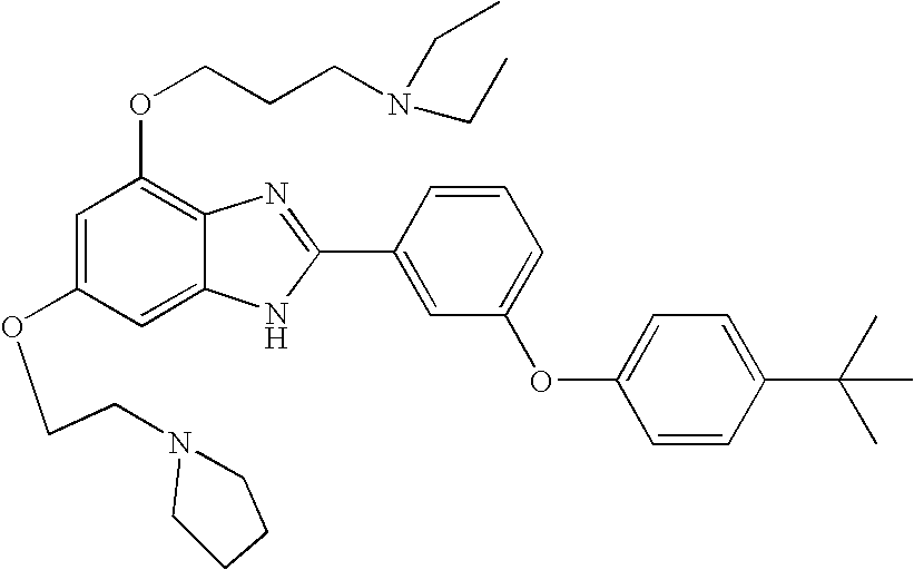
C1=C(OCCN2CCCC2)C=C2C(=C1OCCCN(CC)CC)N=C(C1=CC(OC3=CC=C(C(C)(C)C)C=C3)=CC=C1)N2
